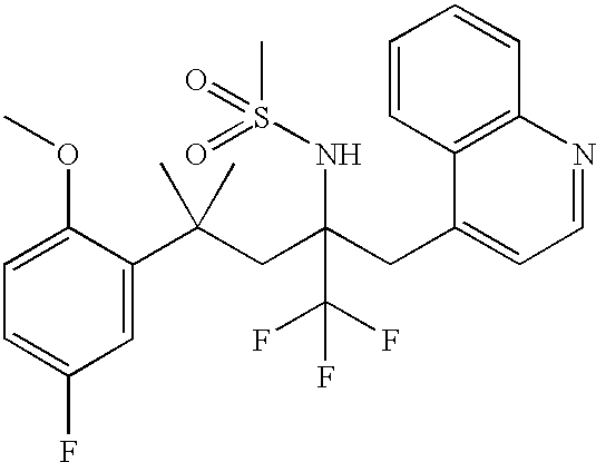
C1(C(CC(CC2=CC=NC3=C2C=CC=C3)(NS(C)(=O)=O)C(F)(F)F)(C)C)=CC(F)=CC=C1OC
